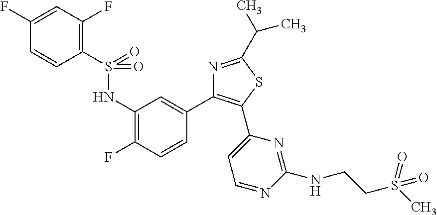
S(C1=C(F)C=C(F)C=C1)(NC1=C(F)C=CC(C2=C(C3=CC=NC(NCCS(C)(=O)=O)=N3)SC(C(C)C)=N2)=C1)(=O)=O
